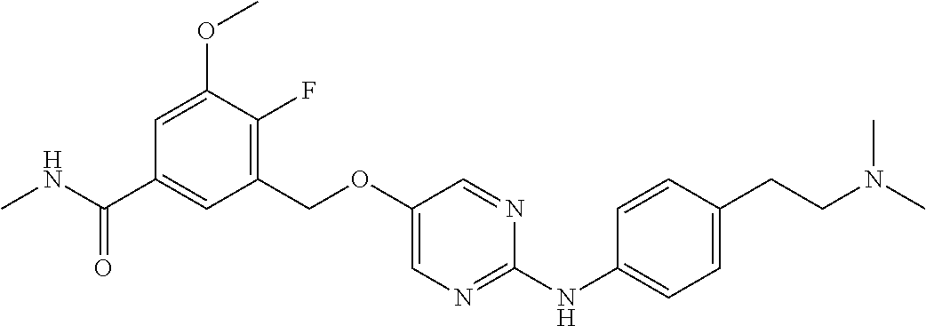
C1(COC2=CN=C(NC3=CC=C(CCN(C)C)C=C3)N=C2)=C(F)C(OC)=CC(C(NC)=O)=C1
